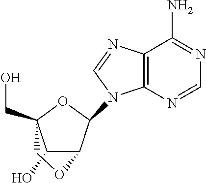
C1(O)C2C(N3C4=C(C(N)=NC=N4)N=C3)OC1(CO)CO2
